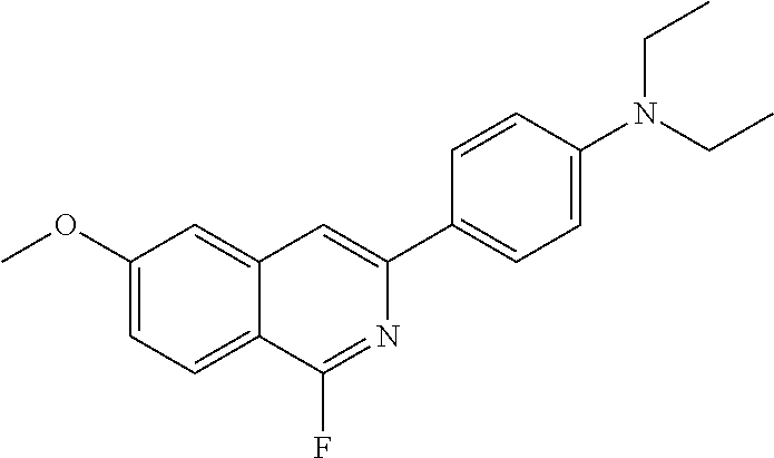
C1(OC)=CC=C2C(=C1)C=C(C1=CC=C(N(CC)CC)C=C1)N=C2F
